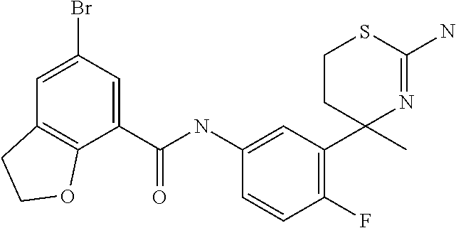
C1=C(NC(C2=CC(Br)=CC3=C2OCC3)=O)C=CC(F)=C1C1(C)N=C(N)SCC1
